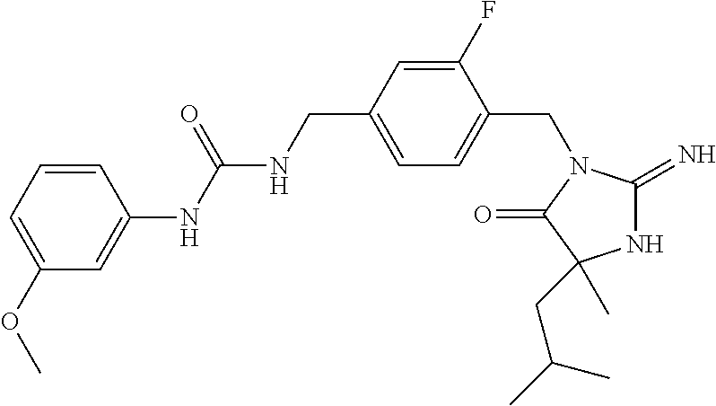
N1C(=N)N(CC2=CC=C(CNC(NC3=CC(OC)=CC=C3)=O)C=C2F)C(=O)C1(CC(C)C)C
